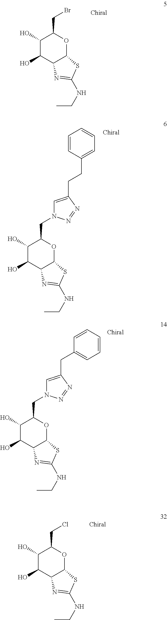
C1(O)C(O)C2C(OC1CBr)SC(NCC)=N2.C1(O)C(O)C2C(OC1CN1C=C(CCC3=CC=CC=C3)N=N1)SC(NCC)=N2.C1(O)C(O)C2C(OC1CN1C=C(CC3=CC=CC=C3)N=N1)SC(NCC)=N2.C1(O)C(O)C2C(OC1CCl)SC(NCC)=N2
